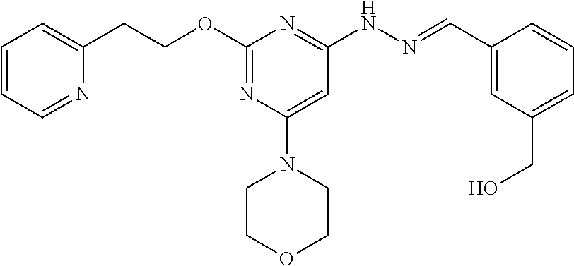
O(C1=NC(N2CCOCC2)=CC(NN=CC2=CC(CO)=CC=C2)=N1)CCC1=CC=CC=N1
